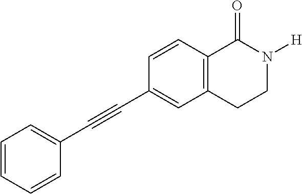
C1=CC=CC(C#CC2=CC3=C(C=C2)C(=O)N([H])CC3)=C1
